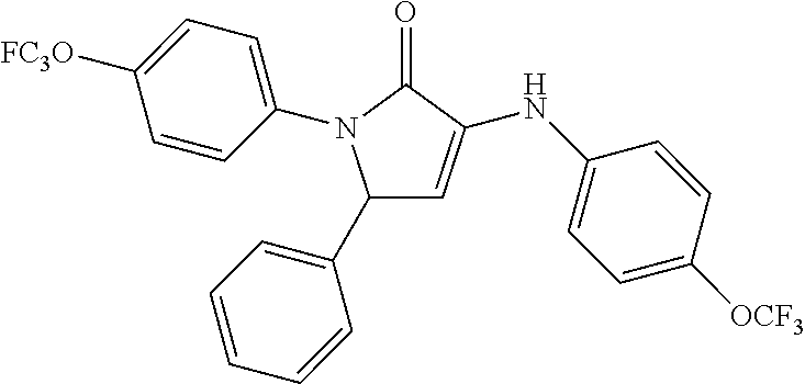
C1(C2=CC=CC=C2)C=C(NC2=CC=C([OCF3])C=C2)C(=O)N1C1=CC=C([FC3O])C=C1
